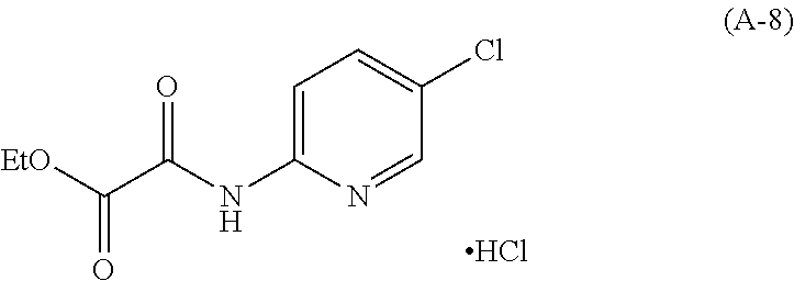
C1=C(NC(=O)C(=O)[EtO])N=CC(Cl)=C1.Cl
